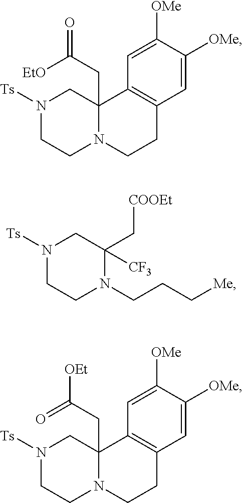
C1=C([OMe])C([OMe])=CC2=C1CCN1C2(CC(=O)[EtO])CN([Ts])CC1.[CF3]C1(C[COOEt])N(CCC[Me])CCN([Ts])C1.C1=C([OMe])C([OMe])=CC2=C1CCN1C2(CC([OEt])=O)CN([Ts])CC1
